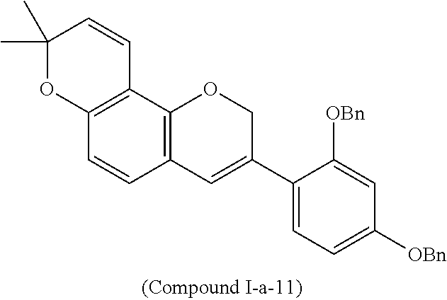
C12=C(C3=C(C=C1)C=C(C1=CC=C([OBn])C=C1[OBn])CO3)C=CC(C)(C)O2
